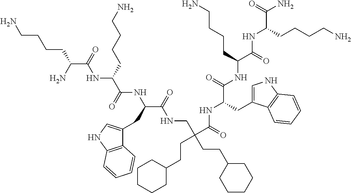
C(C(=O)NCC(CCC1CCCCC1)(C(=O)NC(C(=O)NC(C(=O)NC(C(=O)N)CCCCN)CCCCN)CC1=CNC2=C1C=CC=C2)CCC1CCCCC1)(NC(C(NC(C(N)CCCCN)=O)CCCCN)=O)CC1=CNC2=C1C=CC=C2
